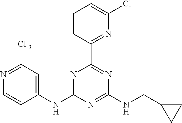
N1=C(NC2=CC([CF3])=NC=C2)N=C(NCC2CC2)N=C1C1=NC(Cl)=CC=C1
